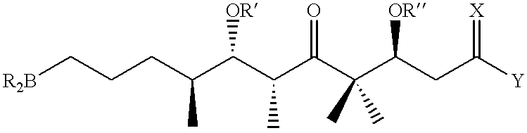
[R2B]CCCC(C(C(C(C(C(CC([Y])=[X])[OR])(C)C)=O)C)[OR])C
